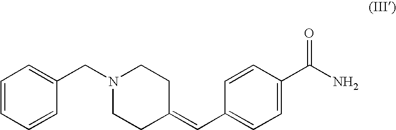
C1=CC=CC(CN2CCC(=CC3=CC=C(C(N)=O)C=C3)CC2)=C1
